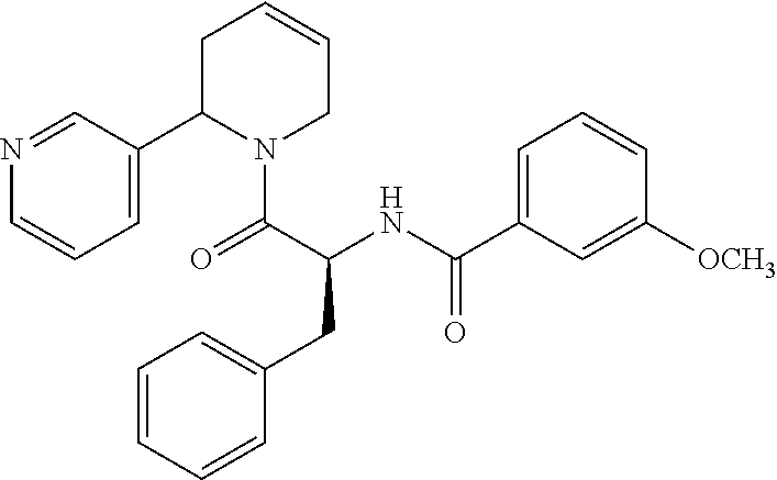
N1=CC(C2N(C(=O)C(NC(C3=CC=CC([OCH3])=C3)=O)CC3=CC=CC=C3)CC=CC2)=CC=C1
